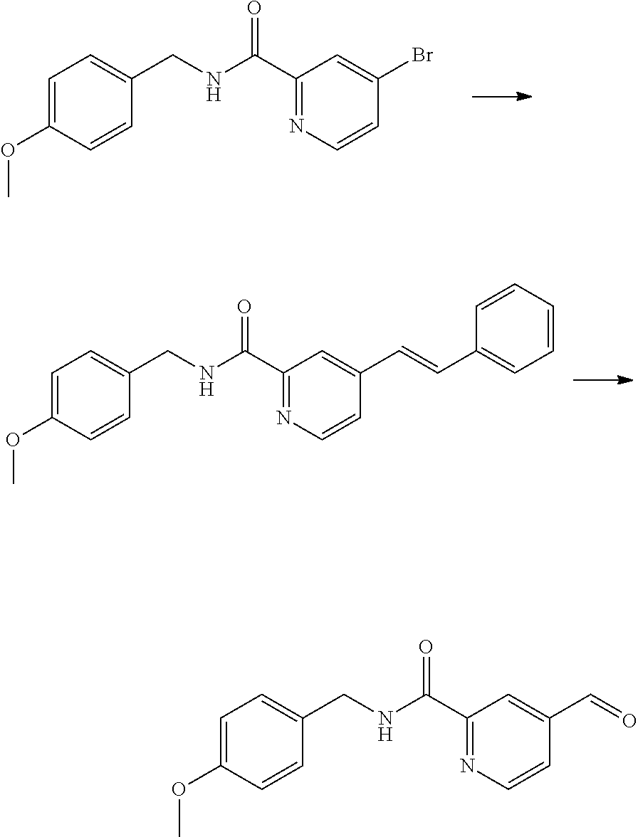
C1=C(OC)C=CC(CNC(C2=NC=CC(Br)=C2)=O)=C1.C1=C(OC)C=CC(CNC(C2=NC=CC(C=CC3=CC=CC=C3)=C2)=O)=C1.C1=C(OC)C=CC(CNC(C2=NC=CC(C=O)=C2)=O)=C1
